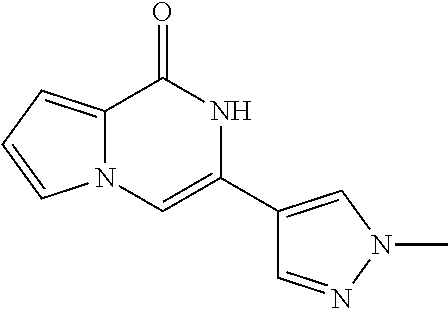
C12=CC=CN1C=C(C1=CN(C)N=C1)NC2=O
